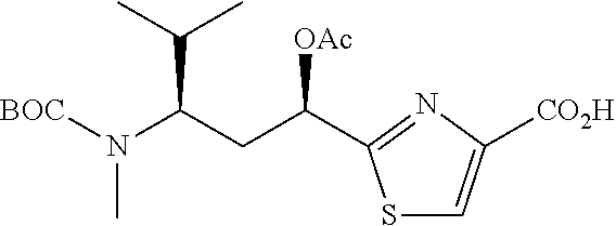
S1C=C([CO2H])N=C1C(CC(N([BOC])C)C(C)C)[OAc]
